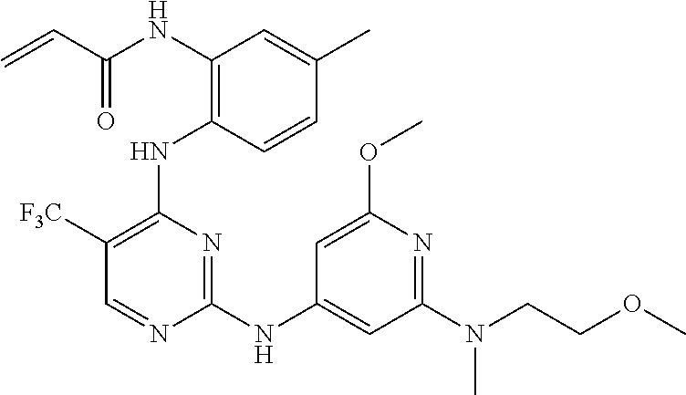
N(C1=C(NC2=C([F3C])C=NC(NC3=CC(N(C)CCOC)=NC(OC)=C3)=N2)C=CC(C)=C1)C(C=C)=O
